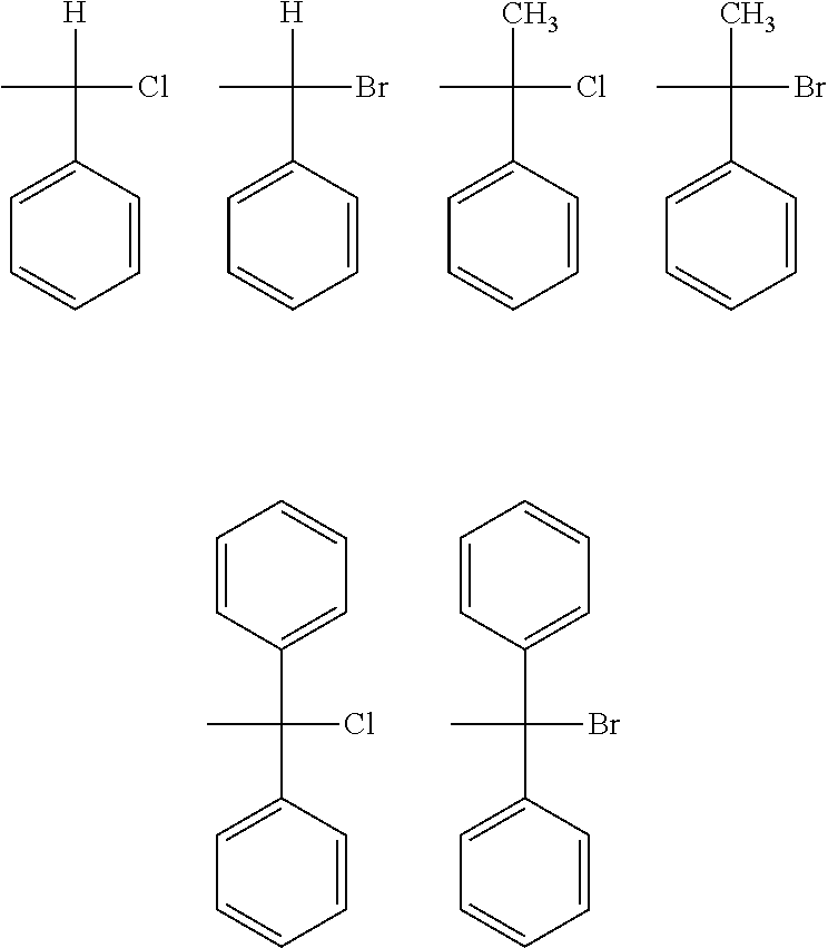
C1=C(C(C)(Cl)[H])C=CC=C1.C1=C(C(C)(Br)[H])C=CC=C1.C1=C(C(C)(Cl)C)C=CC=C1.C1=C(C(C)(Br)C)C=CC=C1.C1=C(C(C)(Cl)C2=CC=CC=C2)C=CC=C1.C1=C(C(C)(Br)C2=CC=CC=C2)C=CC=C1
